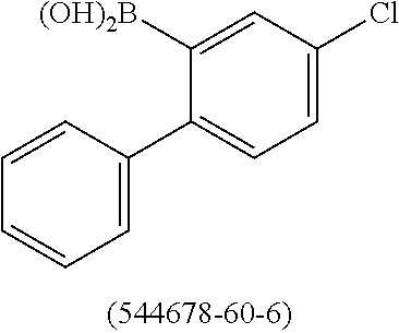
C1=CC(C2=CC=C(Cl)C=C2[B(HO)2])=CC=C1
